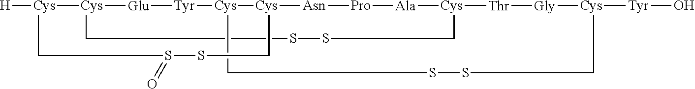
[H][Cys]1[Cys]2[Glu][Tyr][Cys]3[Cys]([Asn][Pro][Ala][Cys]([Thr][Gly][Cys]([Tyr]O)CSSC3)CSSC2)CSS(=O)C1
